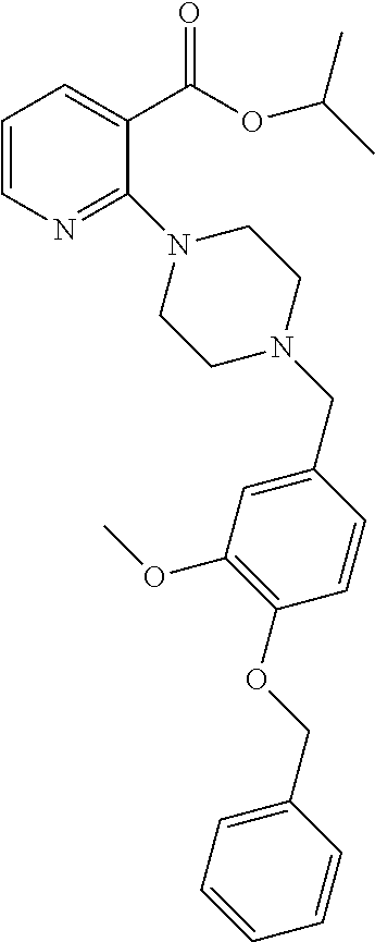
C1=CN=C(N2CCN(CC3=CC(OC)=C(OCC4=CC=CC=C4)C=C3)CC2)C(C(=O)OC(C)C)=C1
